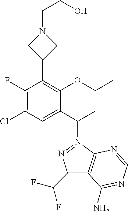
C1(F)=C(Cl)C=C(C(C)N2=NC(C(F)F)C3=C2N=CN=C3N)C(OCC)=C1C1CN(CCO)C1
